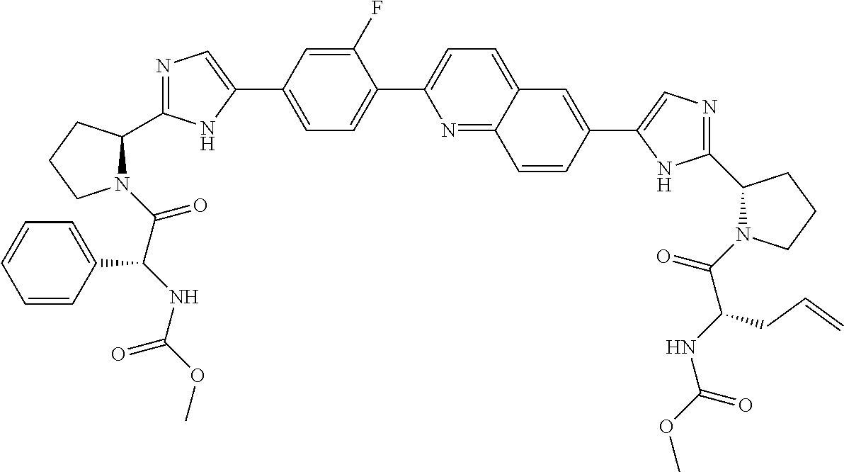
C1=C(C2=CN=C(C3N(C(C(NC(OC)=O)C4=CC=CC=C4)=O)CCC3)N2)C=C(F)C(C2=CC=C3C(=N2)C=CC(C2=CN=C(C4N(C(C(NC(OC)=O)CC=C)=O)CCC4)N2)=C3)=C1
